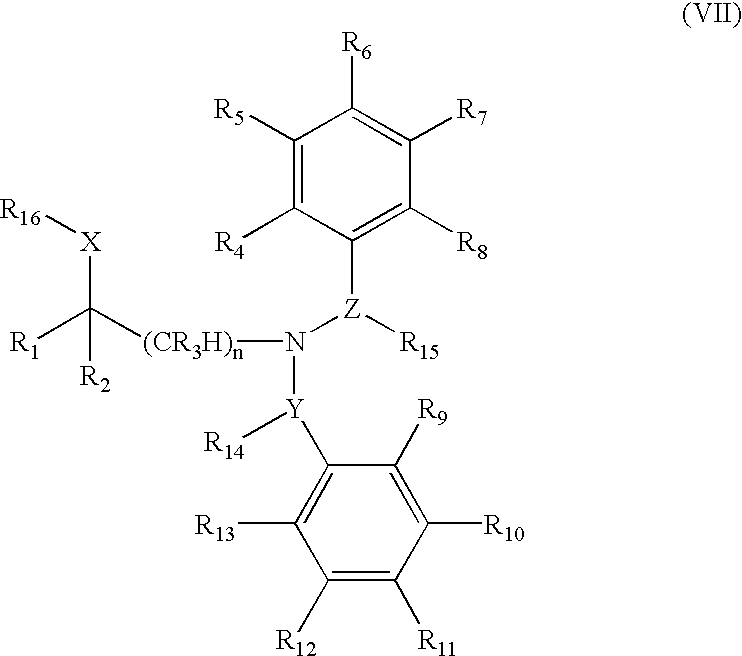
[X](C([(CR3H)n]N([Y]([R14])C1=C([R13])C([R12])=C([R11])C([R10])=C1[R9])[Z](C1=C([R8])C([R7])=C([R6])C([R5])=C1[R4])[R15])([R1])[R2])[R16]
